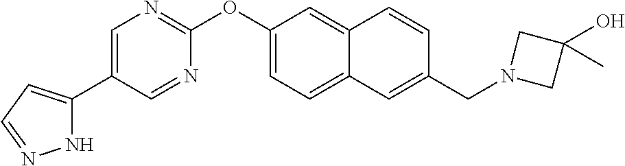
N1C(C2=CN=C(OC3=CC=C4C(=C3)C=CC(CN3CC(C)(O)C3)=C4)N=C2)=CC=N1
